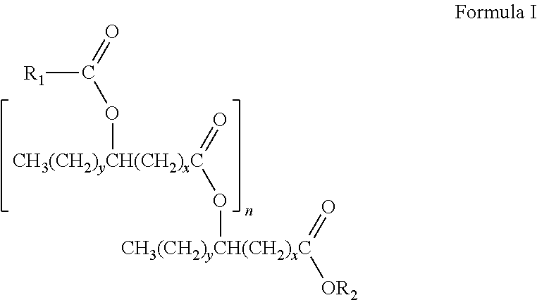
[R1]C(=O)O[CH3(CH2)yCH(CH2)xC](O[CH3(CH2)yCH(CH2)xC](=O)[OR2])=O
